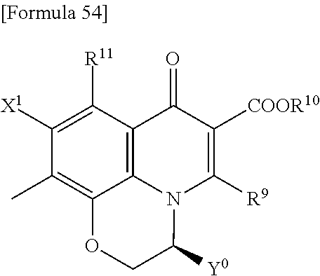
C1([X1])=C([R11])C2=C3C(=C1C)OCC([Y0])N3C([R9])=C([COOR10])C2=O
